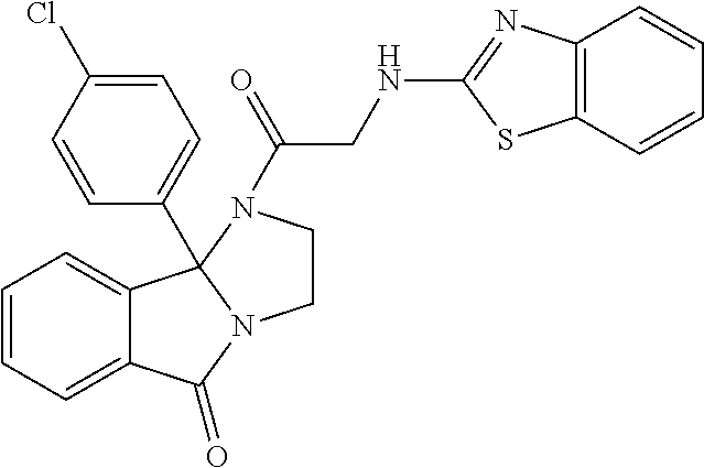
C1=CC=C2C(=C1)C(=O)N1CCN(C(=O)CNC3=NC4=C(S3)C=CC=C4)C21C1=CC=C(Cl)C=C1
